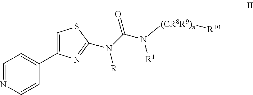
C1=NC=CC(C2=CSC(N(C(=O)N([(CR8R9)n][R10])[R1])[R])=N2)=C1
